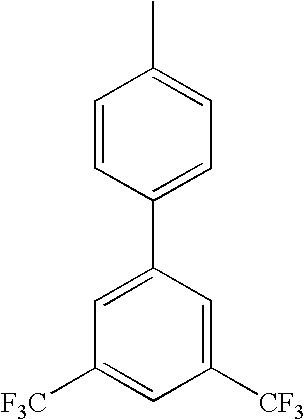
C1=CC(C2=CC([F3C])=CC([CF3])=C2)=CC=C1C
